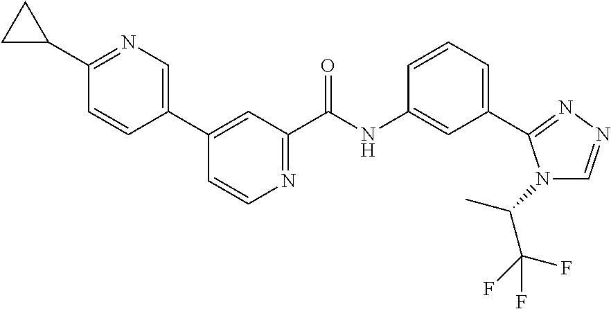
C1=CN=C(C(NC2=CC(C3=NN=CN3C(C)C(F)(F)F)=CC=C2)=O)C=C1C1=CN=C(C2CC2)C=C1
